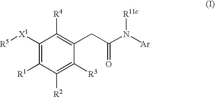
C1([X1][R5])=C([R1])C([R2])=C([R3])C(CC(N([Ar])[R11c])=O)=C1[R4]
